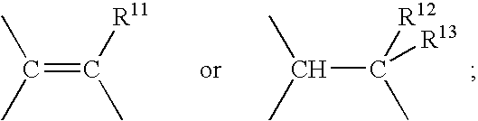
C(=C([R11])C)(C)C.C(C)(C)C([R12])(C)[R13]
